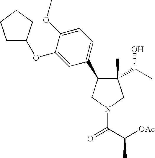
C1(C)(C(C)O)C(C2=CC=C(OC)C(OC3CCCC3)=C2)CN(C(C([OAc])C)=O)C1
